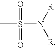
CS(N([R])[R])(=O)=O
